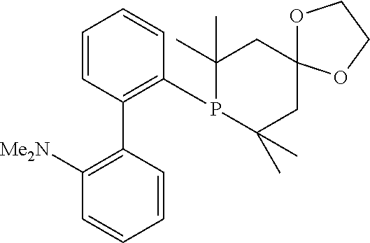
C1=CC(C2=C([Me2N])C=CC=C2)=C(P2C(C)(C)CC3(CC2(C)C)OCCO3)C=C1
